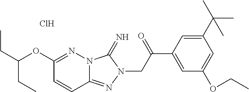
C1(OC(CC)CC)=NN2C(=NN(CC(C3=CC(OCC)=CC(C(C)(C)C)=C3)=O)C2=N)C=C1.Cl
